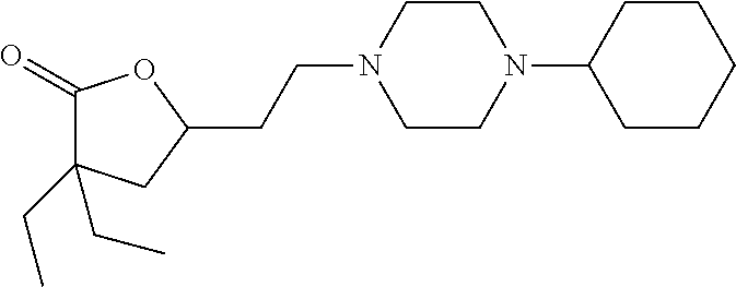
C1(=O)C(CC)(CC)CC(CCN2CCN(C3CCCCC3)CC2)O1
